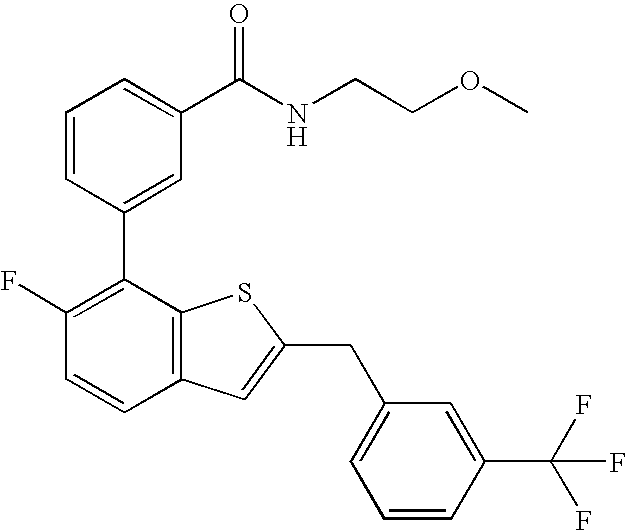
C1=CC(C2=C(F)C=CC3=C2SC(CC2=CC=CC(C(F)(F)F)=C2)=C3)=CC(C(NCCOC)=O)=C1
